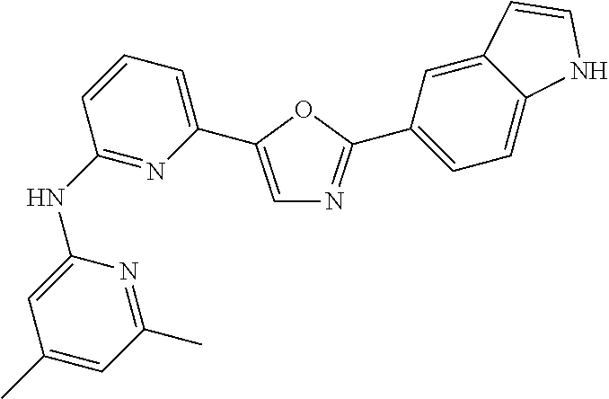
C1(NC2=NC(C3=CN=C(C4=CC=C5C(=C4)C=CN5)O3)=CC=C2)=CC(C)=CC(C)=N1
